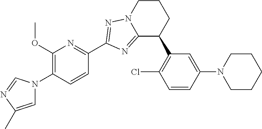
C12=NC(C3=NC(OC)=C(N4C=C(C)N=C4)C=C3)=NN1CCCC2C1=C(Cl)C=CC(N2CCCCC2)=C1
